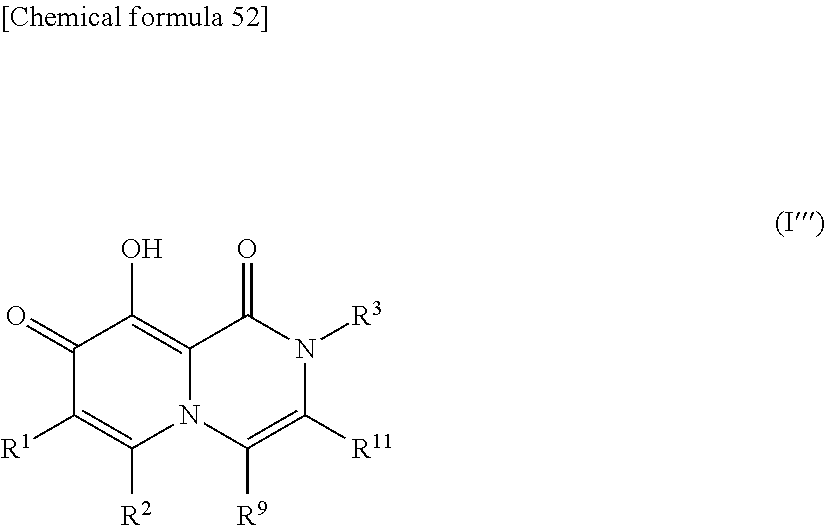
C1(=O)C([R1])=C([R2])N2C(=C1O)C(=O)N([R3])C([R11])=C2[R9]
